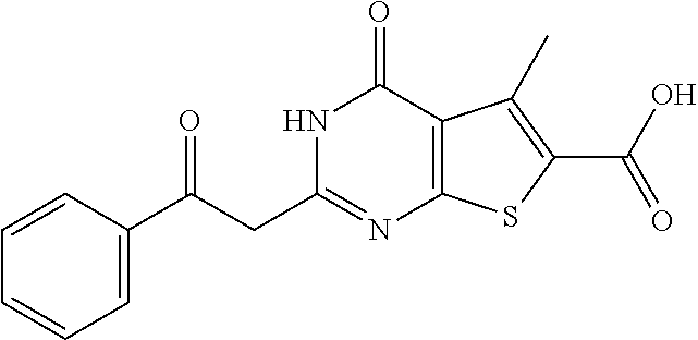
C(C1=NC2=C(C(=O)N1)C(C)=C(C(O)=O)S2)C(C1=CC=CC=C1)=O
